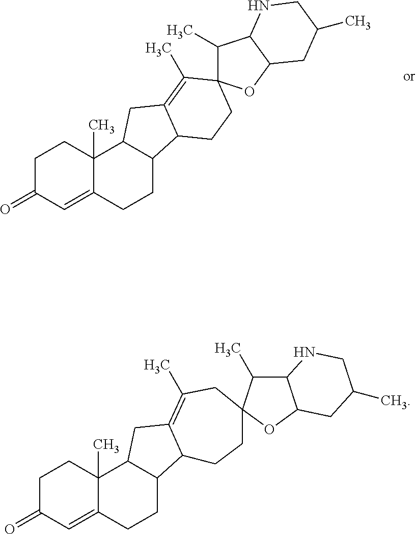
C1C(=O)C=C2C(C)(C1)C1C(CC2)C2C(=C(C)C3(CC2)C(C)C2C(O3)CC(C)CN2)C1.C1C(=O)C=C2C(C)(C1)C1C(CC2)C2C(=C(C)CC3(CC2)C(C)C2C(O3)CC(C)CN2)C1
